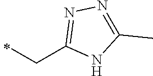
C(C1=NN=C(C)N1)C
